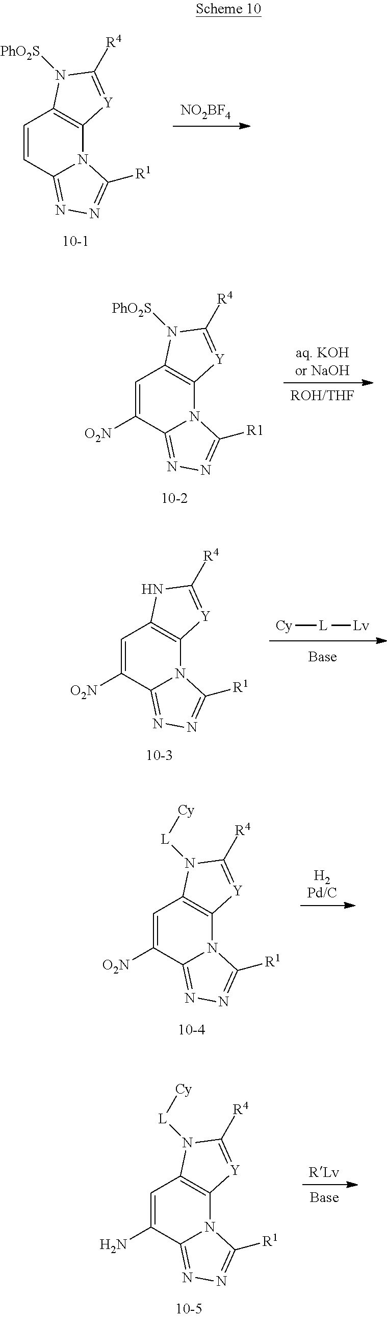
[aq. KOHor NaOH].[ROH/THF].C1=C([O2N])C2=NN=C([R1])N2C2=C1N([PhO2S])C([R4])=[Y]2.[RLv].[Base].C1=C(N)C2=NN=C([R1])N2C2=C1N([L][Cy])C([R4])=[Y]2.[NO2BF4].C1=CC2=NN=C([R1])N2C2=C1N([PhO2S])C([R4])=[Y]2.[Cy][L][Lv].C1=C([O2N])C2=NN=C([R1])N2C2=C1NC([R4])=[Y]2.[H2Pd/C].C1=C([O2N])C2=NN=C([R1])N2C2=C1N([L][Cy])C([R4])=[Y]2
